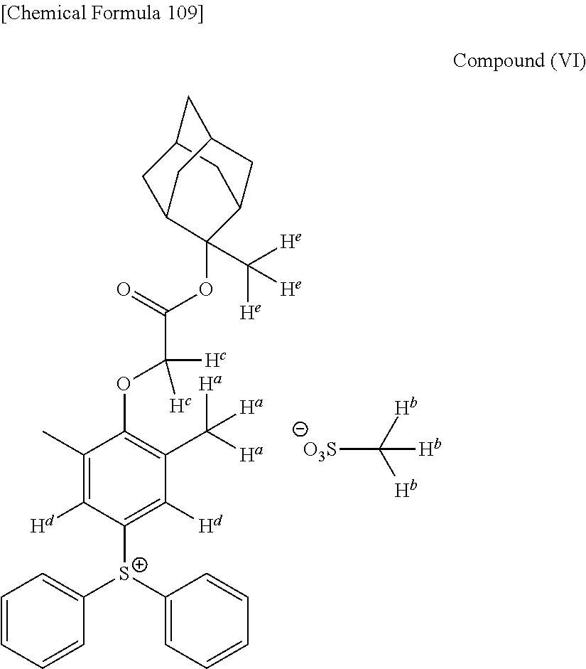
C1=CC=CC([S+](C2=CC=CC=C2)C2=C([Hd])C(C([Ha])([Ha])[Ha])=C(OC(C(=O)OC3(C([He])([He])[He])C4CC5CC(C4)CC3C5)([Hc])[Hc])C(C)=C2[Hd])=C1.[O3S]C([Hb])([Hb])[Hb]
